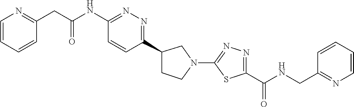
C1=CN=C(CC(NC2=NN=C(C3CCN(C4=NN=C(C(NCC5=NC=CC=C5)=O)S4)C3)C=C2)=O)C=C1
